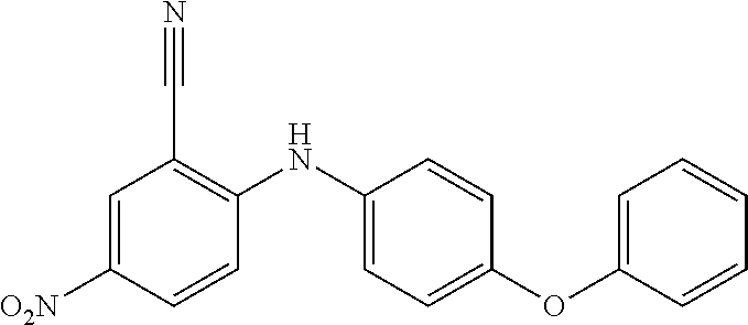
C1=C([O2N])C=CC(NC2=CC=C(OC3=CC=CC=C3)C=C2)=C1C#N
